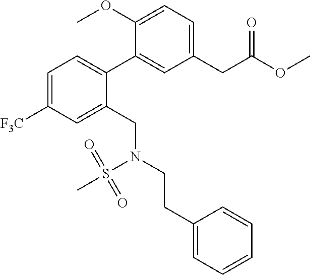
C1(CC(OC)=O)=CC=C(OC)C(C2=CC=C([F3C])C=C2CN(S(=O)(=O)C)CCC2=CC=CC=C2)=C1
